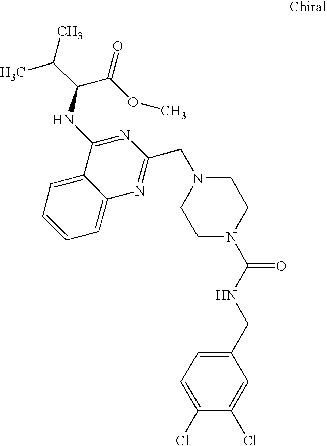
C1=CC=C2C(=C1)C(NC(C(=O)OC)C(C)C)=NC(CN1CCN(C(NCC3=CC=C(Cl)C(Cl)=C3)=O)CC1)=N2
